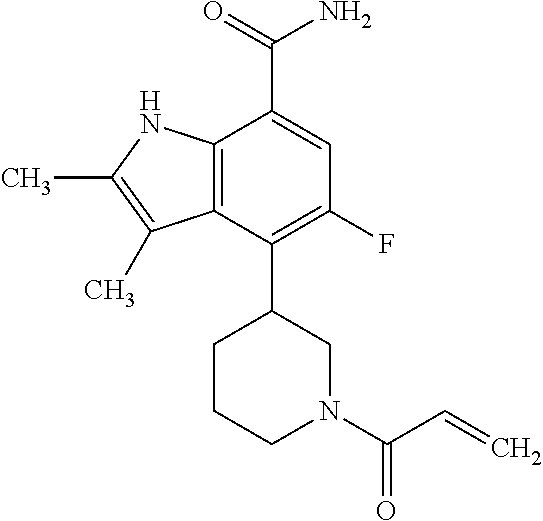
C12=C(NC(C)=C1C)C(C(=O)N)=CC(F)=C2C1CCCN(C(C=C)=O)C1
